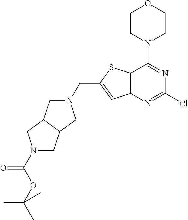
C1CN(C2=NC(Cl)=NC3=C2SC(CN2CC4C(C2)CN(C(OC(C)(C)C)=O)C4)=C3)CCO1
